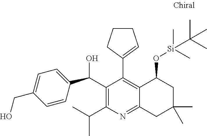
C1(C(C2=CC=C(CO)C=C2)O)=C(C(C)C)N=C2C(=C1C1=CCCC1)C(O[Si](C)(C)C(C)(C)C)CC(C)(C)C2
